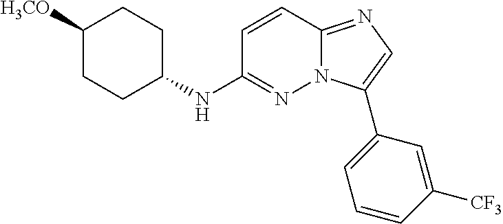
C1(NC2=NN3C(=NC=C3C3=CC=CC([CF3])=C3)C=C2)CCC([H3CO])CC1
